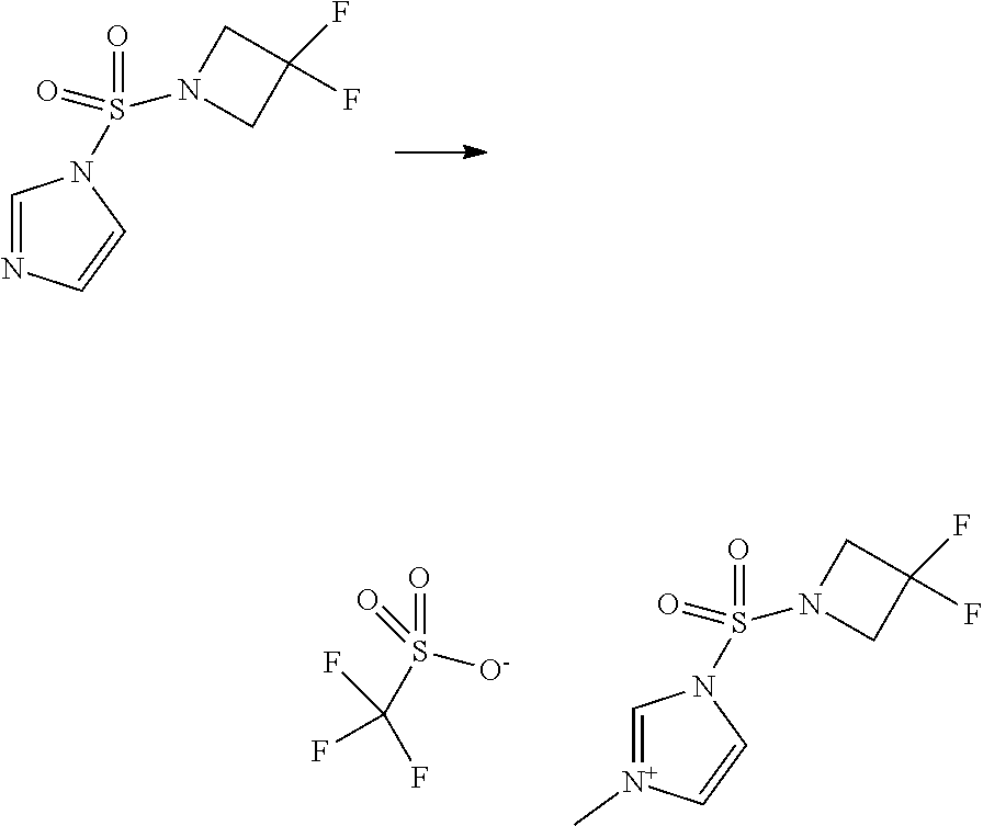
C1=NC=CN1S(=O)(=O)N1CC(F)(F)C1.C1=[N+](C)C=CN1S(=O)(=O)N1CC(F)(F)C1.FC(S([O-])(=O)=O)(F)F
